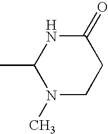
N1(C)CCC(=O)NC1C
